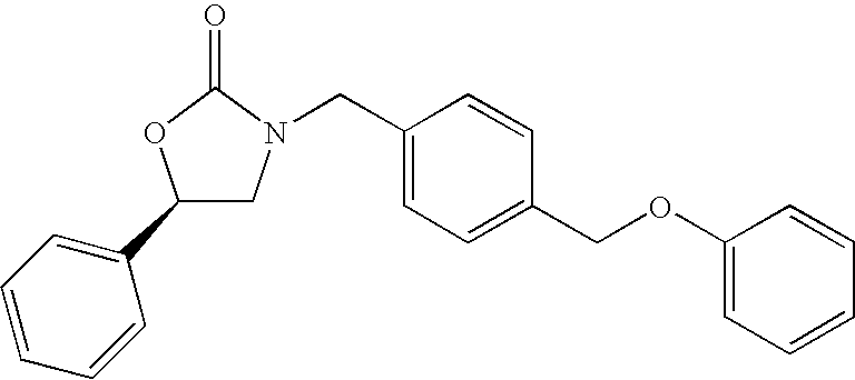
C1(C2=CC=CC=C2)CN(CC2=CC=C(COC3=CC=CC=C3)C=C2)C(=O)O1
